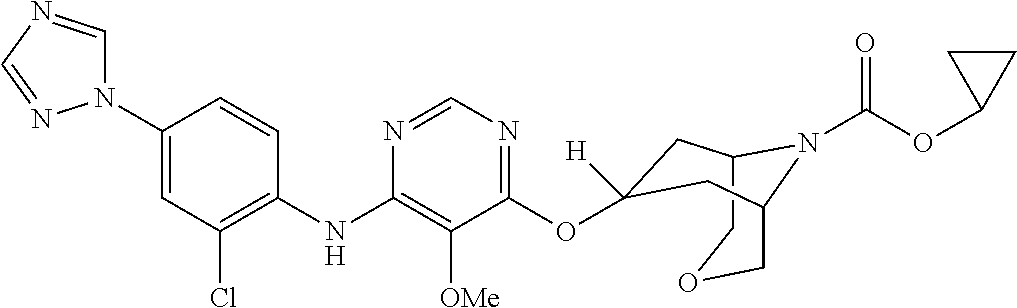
C12COCC(N1C(OC1CC1)=O)CC(OC1=NC=NC(NC3=C(Cl)C=C(N4C=NC=N4)C=C3)=C1[OMe])([H])C2
